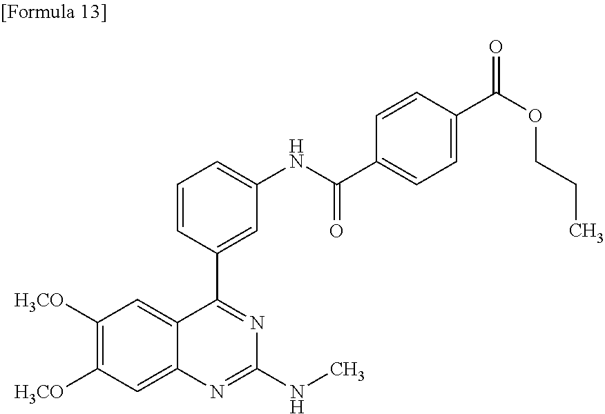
[H3CO]C1=C([H3CO])C=C2C(=C1)N=C(NC)N=C2C1=CC(NC(C2=CC=C(C(OCCC)=O)C=C2)=O)=CC=C1
